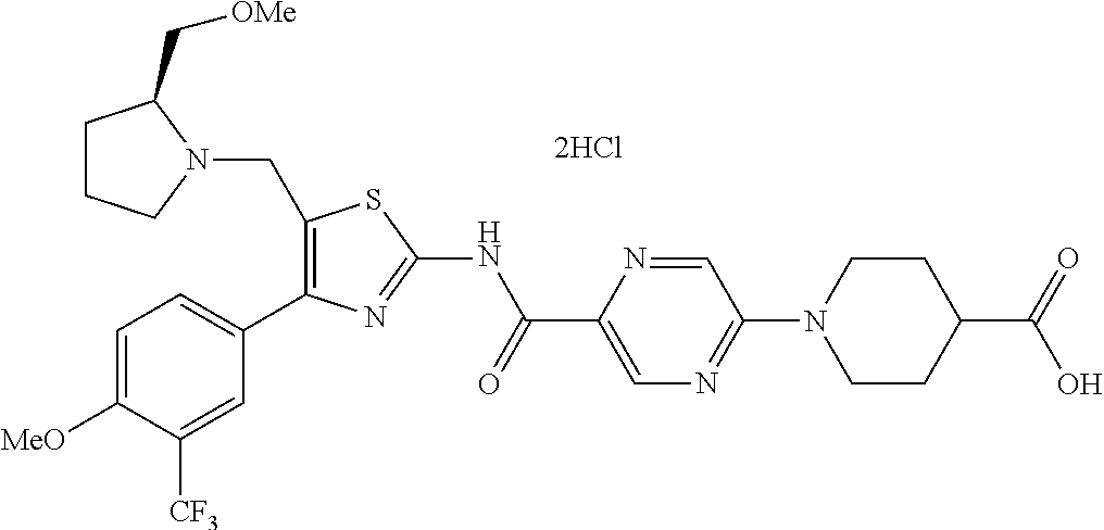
C1(CN2C(C[OMe])CCC2)=C(C2=CC=C([MeO])C([CF3])=C2)N=C(NC(C2=CN=C(N3CCC(C(=O)O)CC3)C=N2)=O)S1.[2HCl]
